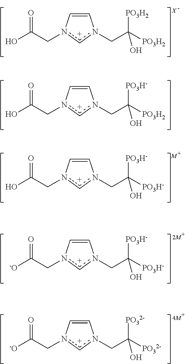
C1=Cn(CC(O)=O)[c+]n1CC([PO3H2])([PO3H2])O.[X].C1=Cn(CC(O)=O)[c+]n1CC([PO3H2])([PO3H-])O.C1=Cn(CC(O)=O)[c+]n1CC([PO3H-])([PO3H-])O.[M].C1=Cn(CC([-O])=O)[c+]n1CC([PO32-])([PO32-])O.[4M].C1=Cn(CC([-O])=O)[c+]n1CC([PO3H-])([PO3H-])O.[2M]
